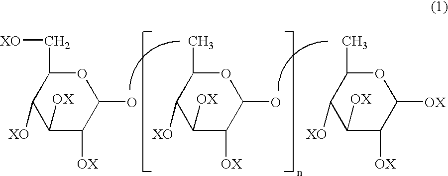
C1([OX])C([OX])C(O)OC(C[XO])C1[XO].C1([OX])C([OX])C(O)OC(C)C1[XO].C1([OX])C([OX])C([OX])OC(C)C1[XO]
